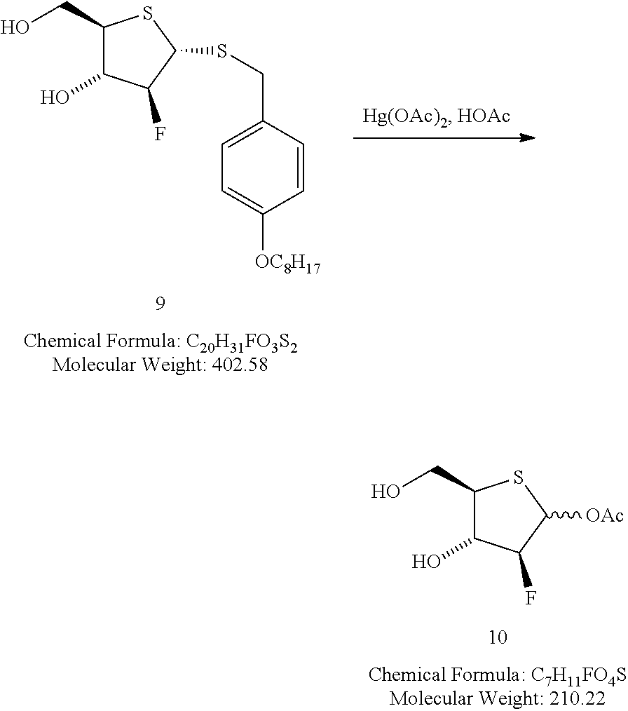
C1(CO)C(O)C(F)C([OAc])S1.C1(CO)C(O)C(F)C(SCC2=CC=C([OC8H17])C=C2)S1
